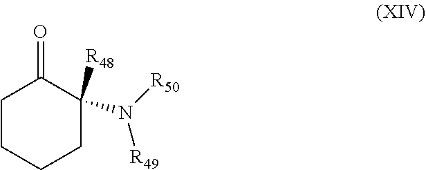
C1CCCC([R48])(N([R50])[R49])C1=O
